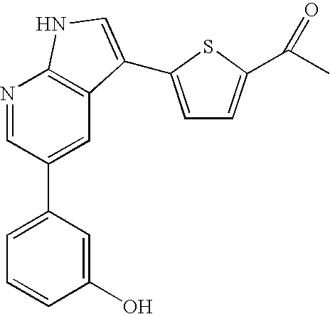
N1=CC(C2=CC=CC(O)=C2)=CC2=C1NC=C2C1=CC=C(C(C)=O)S1
